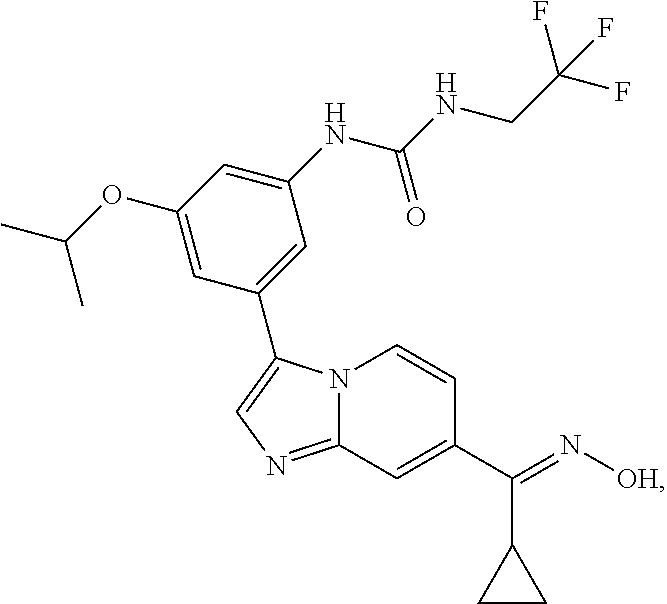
N12C(=NC=C1C1=CC(NC(NCC(F)(F)F)=O)=CC(OC(C)C)=C1)C=C(C(=N[OH])C1CC1)C=C2
